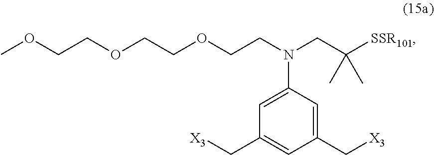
[X3]CC1=CC(C[X3])=CC(N(CC([SSR101])(C)C)CCOCCOCCOC)=C1
